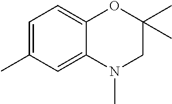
C1=C(C)C=C2C(=C1)OC(C)(C)CN2C
